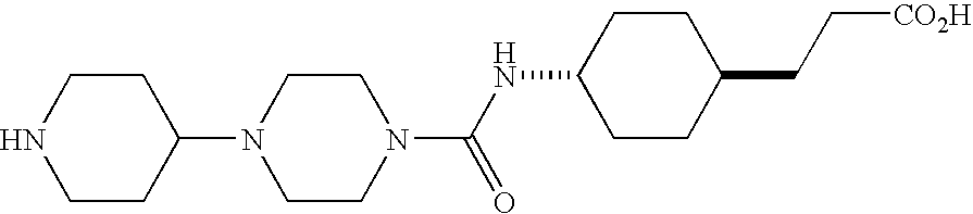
N1CCC(N2CCN(C(NC3CCC(CC[CO2H])CC3)=O)CC2)CC1
